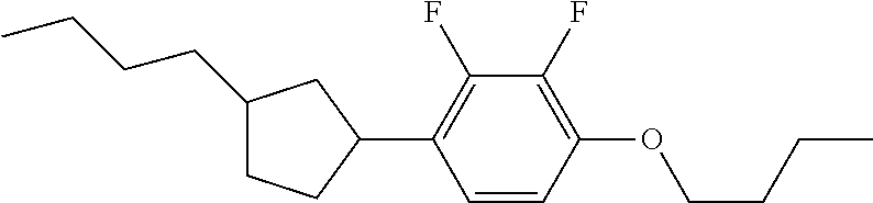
C1(CCCC)CCC(C2=C(F)C(F)=C(OCCCC)C=C2)C1
